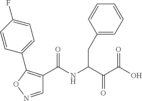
C1(C(NC(C(C(O)=O)=O)CC2=CC=CC=C2)=O)=C(C2=CC=C(F)C=C2)ON=C1
